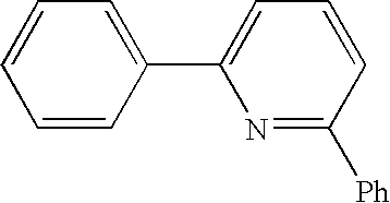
C1=CC(C2=CC=CC([Ph])=N2)=CC=C1
